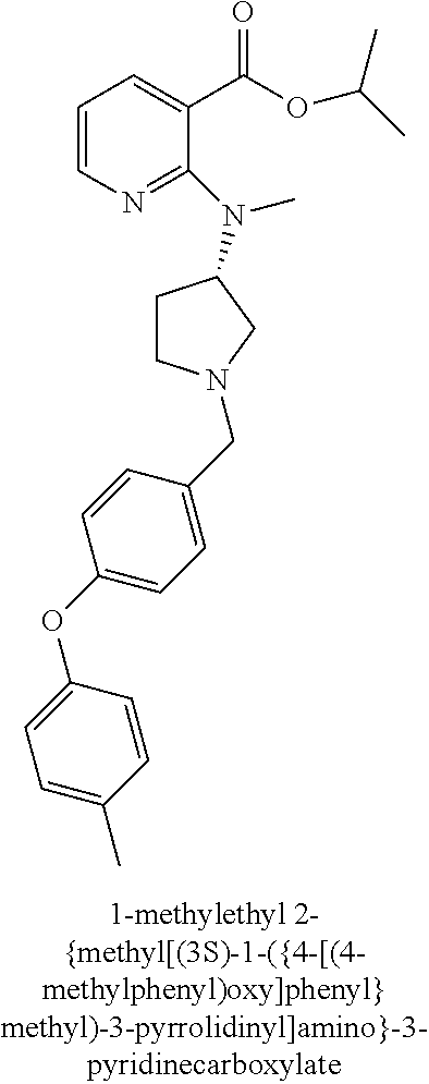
C1=CN=C(N(C)C2CCN(CC3=CC=C(OC4=CC=C(C)C=C4)C=C3)C2)C(C(OC(C)C)=O)=C1
